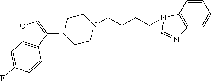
N1(C2=COC3=C2C=CC(F)=C3)CCN(CCCCN2C3=C(C=CC=C3)N=C2)CC1
